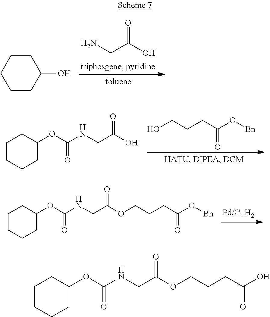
C(C(O)=O)N.C1CCCCC1O.C1CCCC(OC(NCC(O)=O)=O)C1.OCCCC(O[Bn])=O.C1CCCC(OC(NCC(OCCCC(O[Bn])=O)=O)=O)C1.C1CCCC(OC(NCC(OCCCC(O)=O)=O)=O)C1
